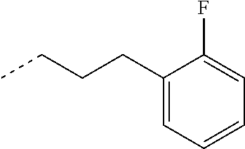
CCCCC1=CC=CC=C1F
